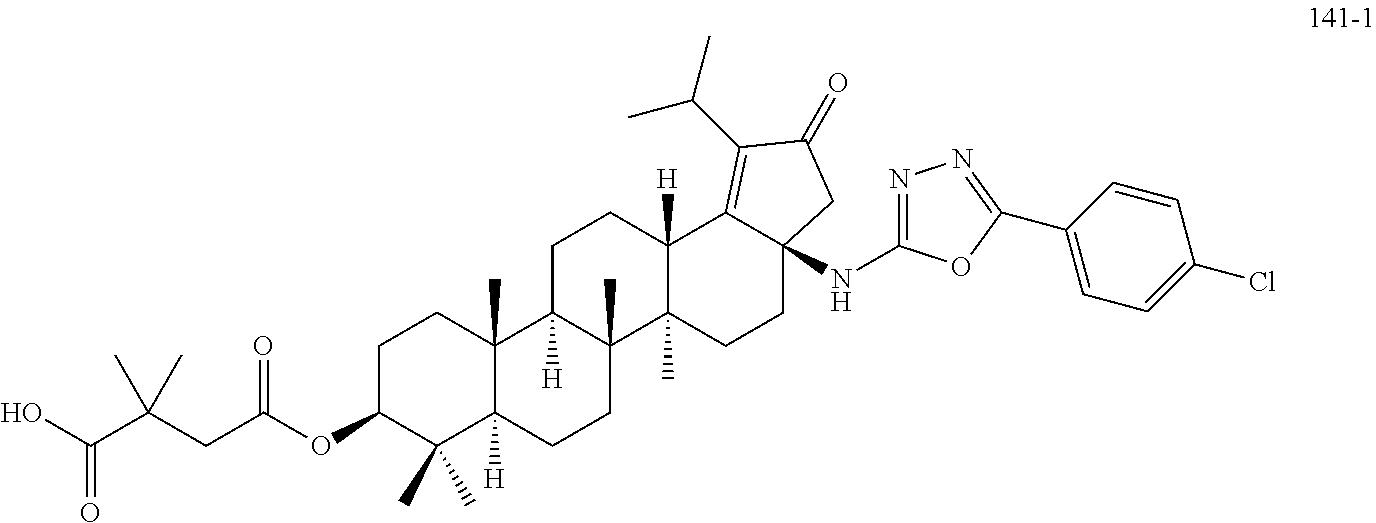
C1C(OC(CC(C(O)=O)(C)C)=O)C(C)(C)C2([H])C(C)(C1)C1([H])C(C)(CC2)C2(C)C([H])(CC1)C1=C(C(C)C)C(=O)CC1(NC1=NN=C(C3=CC=C(Cl)C=C3)O1)CC2
